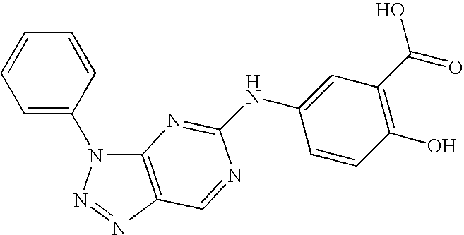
C12=C(N=NN1C1=CC=CC=C1)C=NC(NC1=CC(C(O)=O)=C(O)C=C1)=N2
